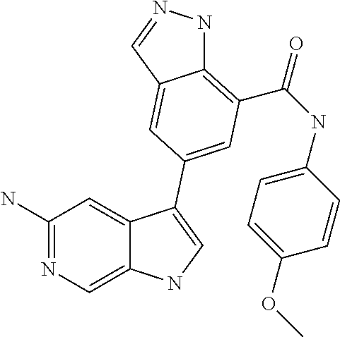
C1(N)=NC=C2C(=C1)C(C1=CC(C(=O)NC3=CC=C(OC)C=C3)=C3NN=CC3=C1)=CN2
